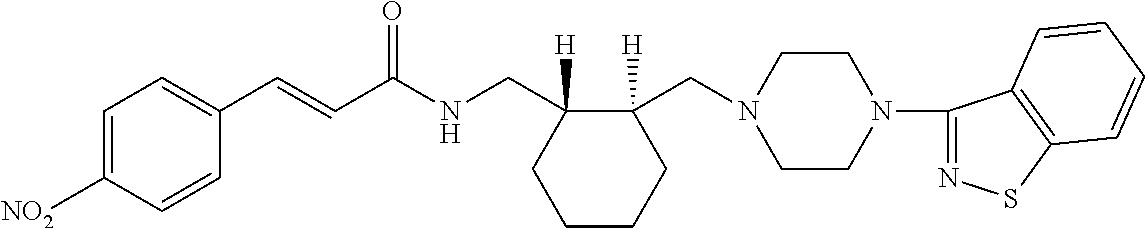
C1(C=CC(NCC2([H])CCCCC2(CN2CCN(C3=NSC4=C3C=CC=C4)CC2)[H])=O)=CC=C([NO2])C=C1
